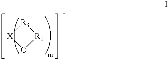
[X]1O[R1][R3]1
